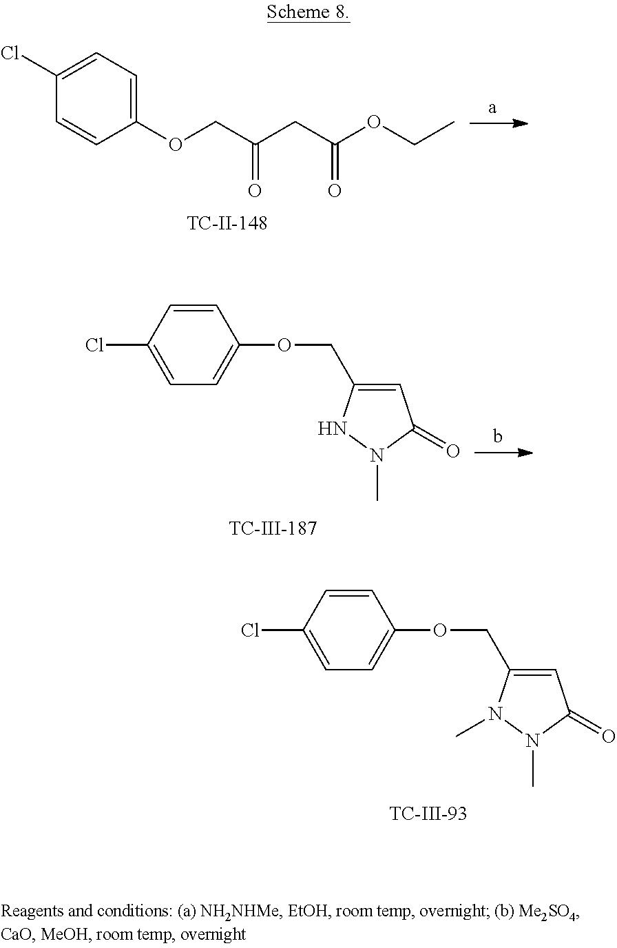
C1=CC(Cl)=CC=C1OCC1=CC(=O)N(C)N1C.C1(Cl)=CC=C(OCC(CC(OCC)=O)=O)C=C1.C1=CC(Cl)=CC=C1OCC1=CC(=O)N(C)N1
